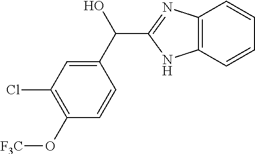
C12=C(C=CC=C1)NC(C(C1=CC(Cl)=C(O[F3C])C=C1)O)=N2
